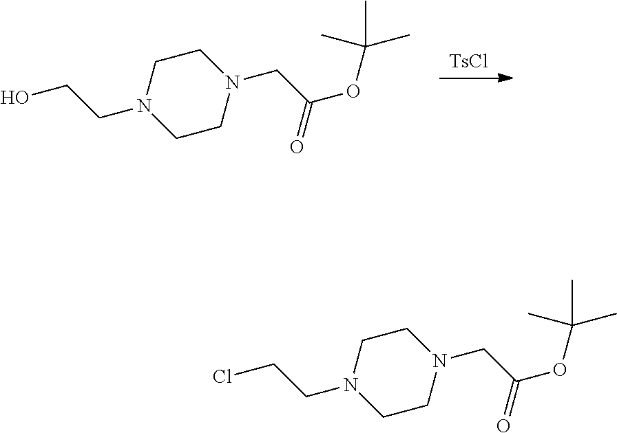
[TsCl].C1CN(CC(OC(C)(C)C)=O)CCN1CCO.C1CN(CC(OC(C)(C)C)=O)CCN1CCCl
